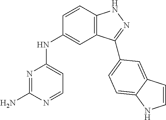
N1=C(N)N=CC=C1NC1=CC2=C(C=C1)NN=C2C1=CC=C2C(=C1)C=CN2
